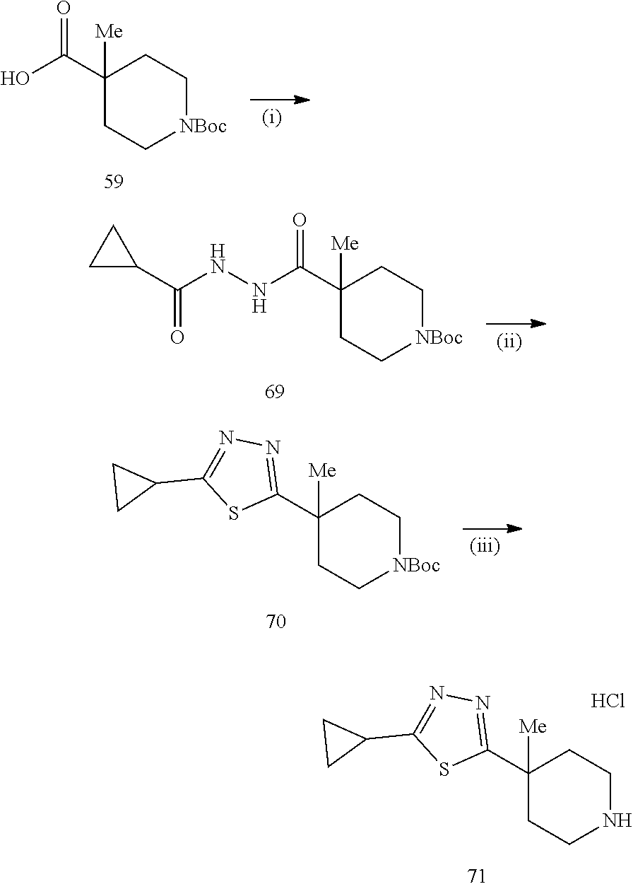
C1(C(O)=O)([Me])CC[NBoc]CC1.C1(C(NNC(C2CC2)=O)=O)([Me])CC[NBoc]CC1.C1(C2CC2)=NN=C(C2([Me])CC[NBoc]CC2)S1.C1(C2CC2)=NN=C(C2([Me])CCNCC2)S1.Cl
